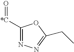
C1([*C]=O)=NN=C(CC)O1
